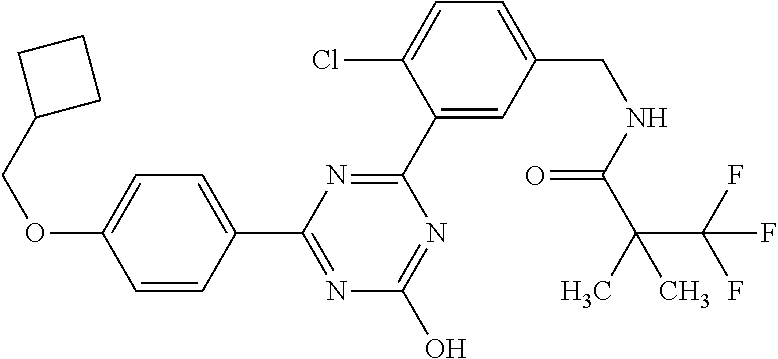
C1(C2=CC(CNC(=O)C(C(F)(F)F)(C)C)=CC=C2Cl)=NC(C2=CC=C(OCC3CCC3)C=C2)=NC(O)=N1
